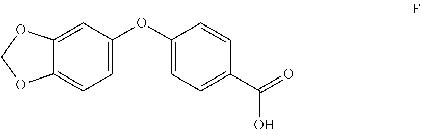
C12=CC(OC3=CC=C(C(=O)O)C=C3)=CC=C1OCO2
